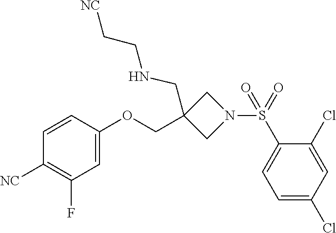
C1=CC(OCC2(CNCC[NC])CN(S(C3=CC=C(Cl)C=C3Cl)(=O)=O)C2)=CC(F)=C1[NC]
